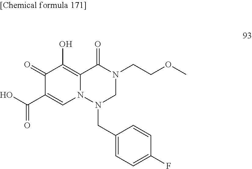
C1(=O)C(C(=O)O)=CN2C(=C1O)C(=O)N(CCOC)CN2CC1=CC=C(F)C=C1
